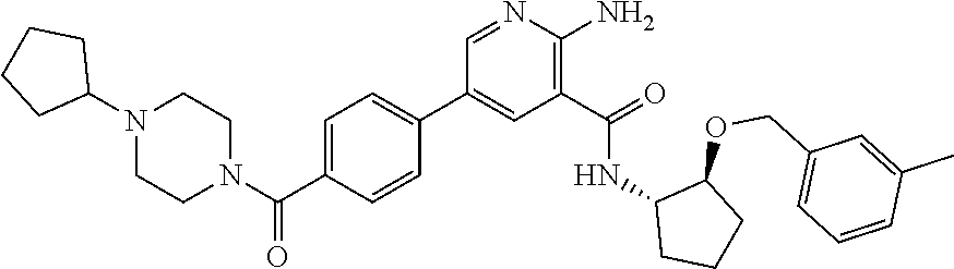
C1=C(C(N2CCN(C3CCCC3)CC2)=O)C=CC(C2=CC(C(=O)NC3CCCC3OCC3=CC=CC(C)=C3)=C(N)N=C2)=C1
